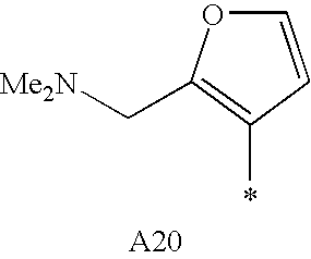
C1=CC(*)=C(C[Me2N])O1
